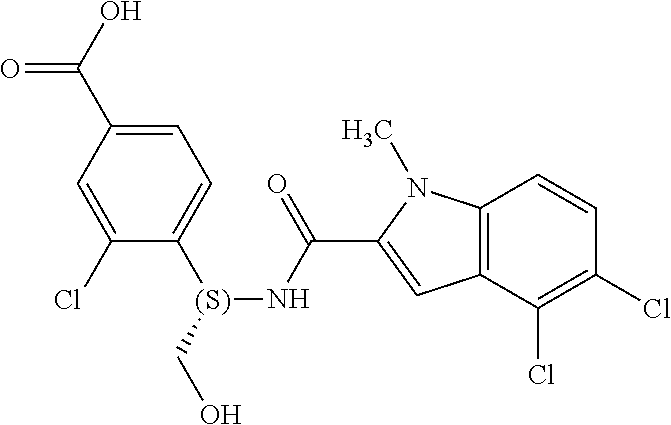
C1=C(C(O)=O)C=C(Cl)C([(S)](CO)NC(C2=CC3=C(N2C)C=CC(Cl)=C3Cl)=O)=C1
